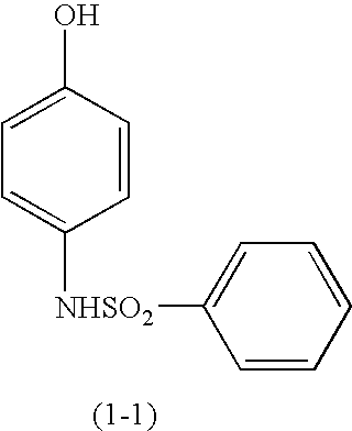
C1=C(O)C=CC([NHSO2]C2=CC=CC=C2)=C1
